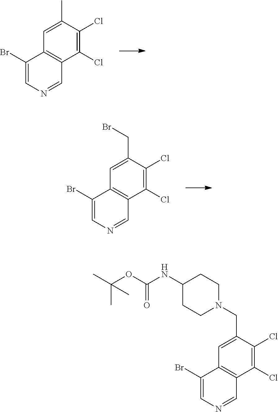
C1(Br)=CN=CC2=C1C=C(C)C(Cl)=C2Cl.C1(Br)=CN=CC2=C1C=C(CBr)C(Cl)=C2Cl.C1(Br)=CN=CC2=C1C=C(CN1CCC(NC(OC(C)(C)C)=O)CC1)C(Cl)=C2Cl
